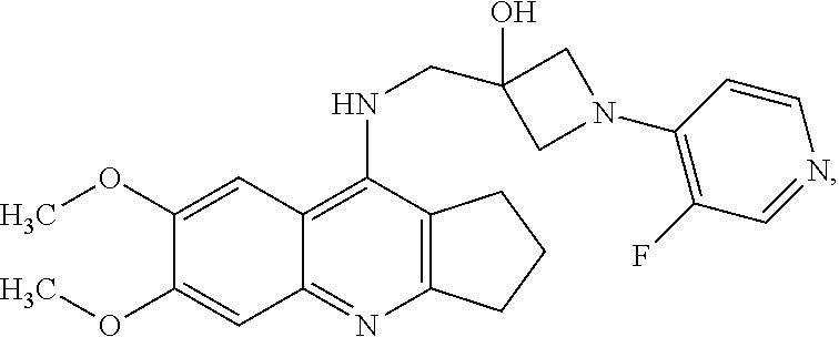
C12=C(N=C3C(=C1NCC1(O)CN(C4=C(F)C=NC=C4)C1)C=C(OC)C(OC)=C3)CCC2
